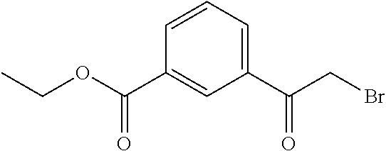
C1(C(CBr)=O)=CC=CC(C(OCC)=O)=C1
